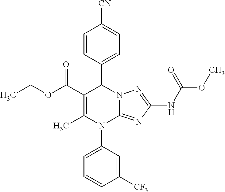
C1=CC(C2C(C(OCC)=O)=C(C)N(C3=CC=CC([CF3])=C3)C3=NC(NC(OC)=O)=NN23)=CC=C1[CN]
